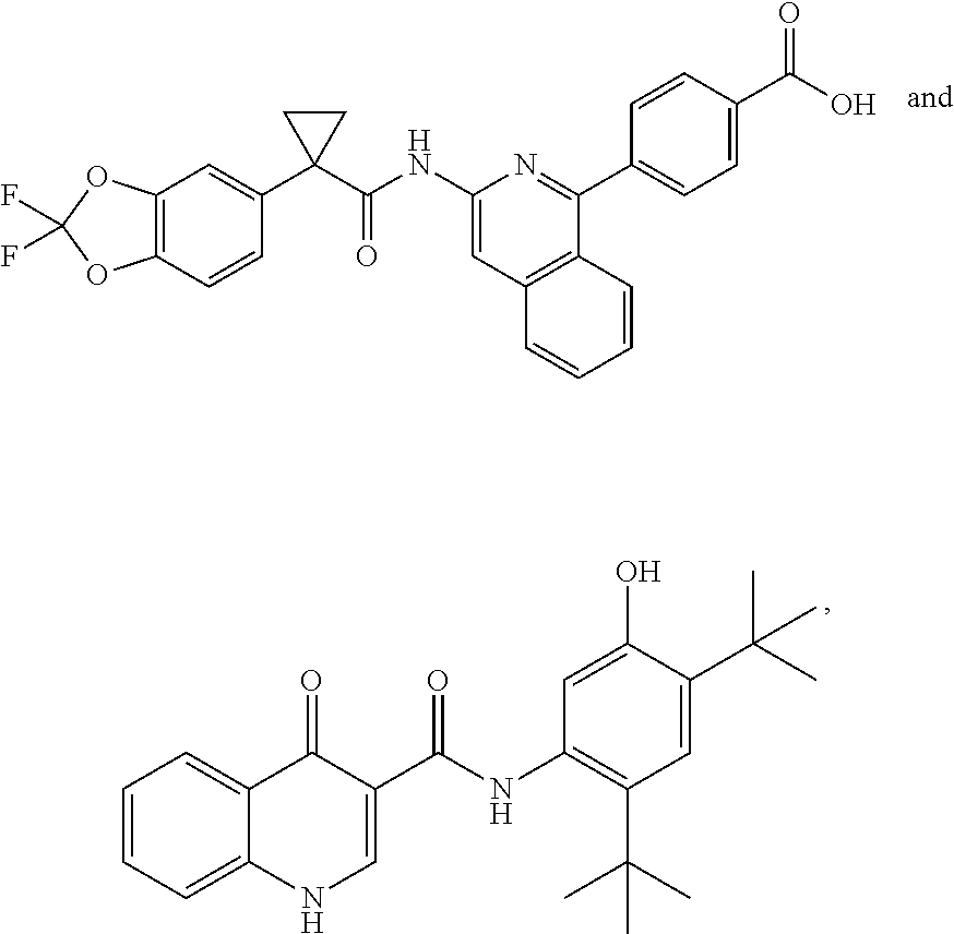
C1=CC=C2C(=C1)C(=O)C(C(NC1=C(C(C)(C)C)C=C(C(C)(C)C)C(O)=C1)=O)=CN2.C12=C(C=CC(C3(C(NC4=CC5=C(C(C6=CC=C(C(O)=O)C=C6)=N4)C=CC=C5)=O)CC3)=C1)OC(F)(F)O2
